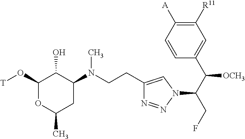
C1(O[T])OC(C)CC(N(CCC2=CN(C(C(C3=CC([R11])=C([A])C=C3)[OCH3])CF)N=N2)C)C1O
